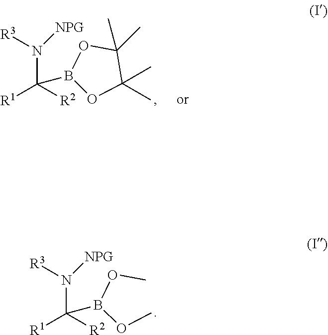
N(C([R2])([R1])B1OC(C)(C)C(C)(C)O1)([R3])[NPG].N(C([R2])([R1])B(OC)OC)([R3])[NPG]
